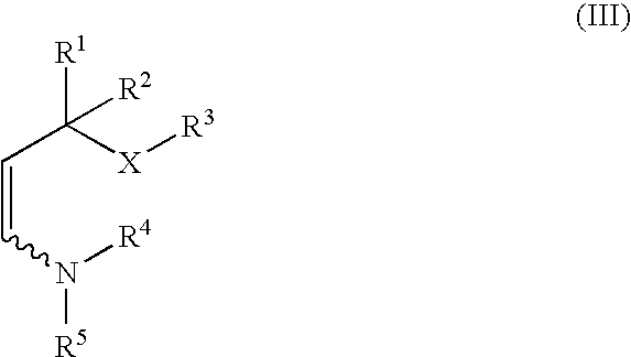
C(=CN([R4])[R5])C([X][R3])([R1])[R2]
